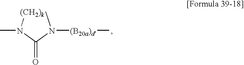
CN(C(N([(CH2)k])C)=O)[(B20a)d]C
